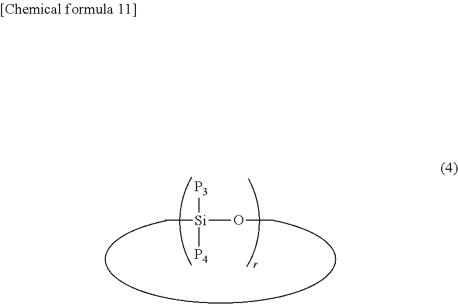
C[Si]([P3])([P4])OC
